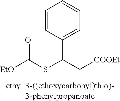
[EtO]C(SC(C[COOEt])C1=CC=CC=C1)=O
